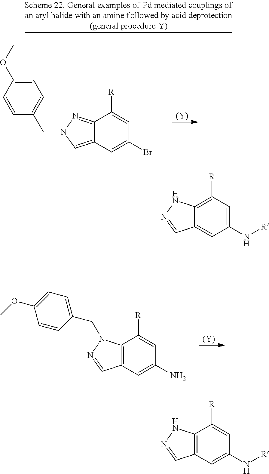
[(Y)].N1=CC2=C(N1CC1=CC=C(OC)C=C1)C([R])=CC(N)=C2.[(Y)].C1=C(OC)C=CC(CN2C=C3C(=N2)C([R])=CC(Br)=C3)=C1.C1(N[R])=CC([R])=C2C(=C1)C=NN2.C1(N[R])=CC2=C(C([R])=C1)NN=C2
